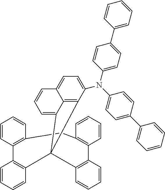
C12=C3C(N(C4=CC=C(C5=CC=CC=C5)C=C4)C4=CC=C(C5=CC=CC=C5)C=C4)=CC=C1C=CC=C2C31C2=C(C3=C(C=CC=C3)CC3=C(C=CC=C3)C3=C1C=CC=C3)C=CC=C2
